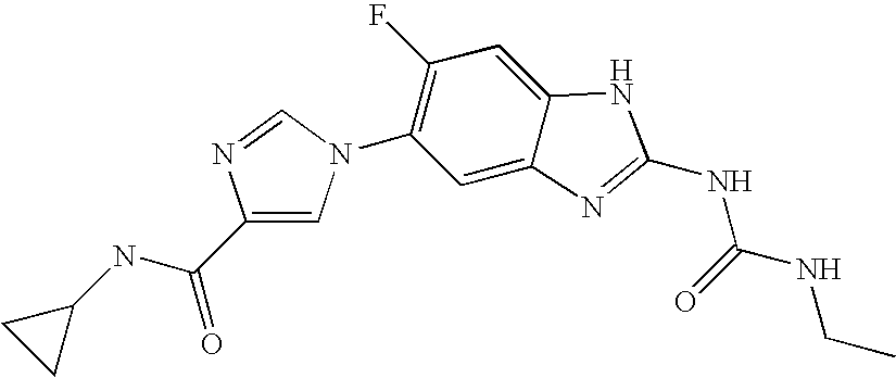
C1(C(NC2CC2)=O)=CN(C2=C(F)C=C3C(=C2)N=C(NC(=O)NCC)N3)C=N1
